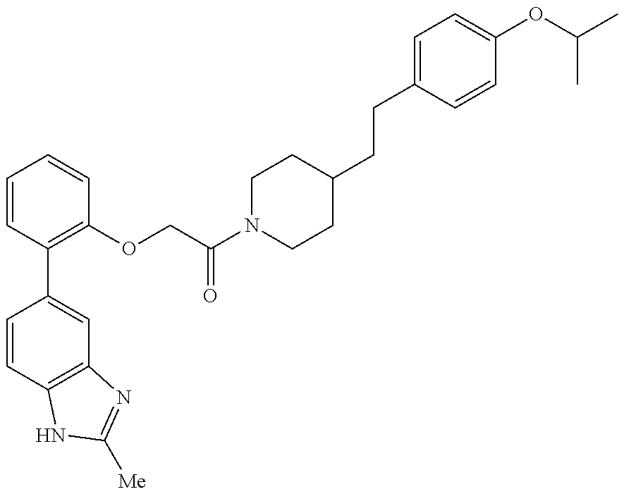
C1=CC2=C(C=C1C1=C(OCC(N3CCC(CCC4=CC=C(OC(C)C)C=C4)CC3)=O)C=CC=C1)N=C([Me])N2
